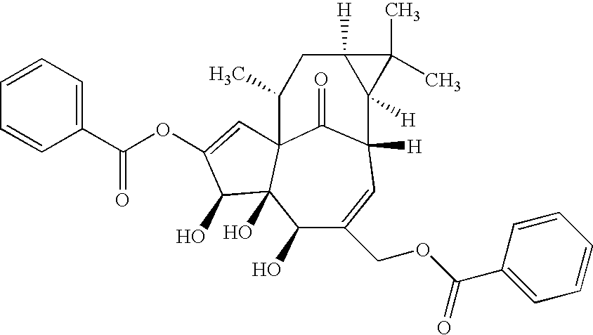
C1=CC=CC(C(OC2=CC34C(=O)C([H])(C=C(COC(C5=CC=CC=C5)=O)C(O)C3(O)C2O)C2([H])C([H])(CC4C)C2(C)C)=O)=C1
